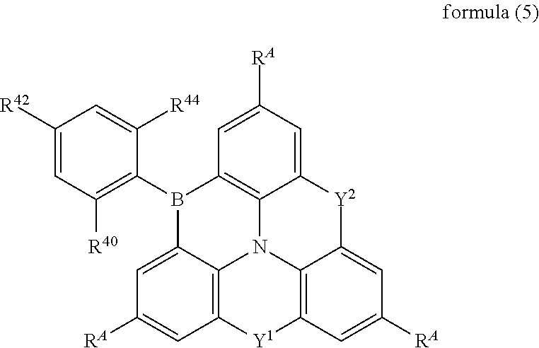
C1([R42])=CC([R40])=C(B2C3=CC([RA])=CC4=C3N3C5=C2C=C([RA])C=C5[Y2]C2=CC([RA])=CC(=C32)[Y1]4)C([R44])=C1
